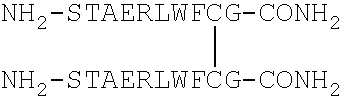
[NH2-STAERLWFCG-CONH2][NH2-STAERLWFCG-CONH2]
